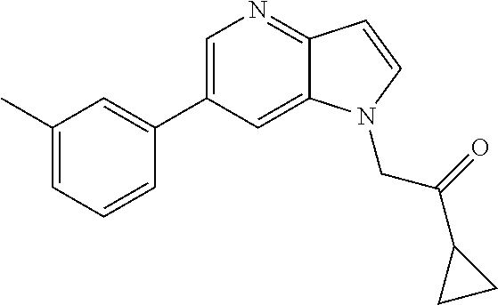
C1=C(C2=CC(C)=CC=C2)C=C2C(=N1)C=CN2CC(=O)C1CC1
